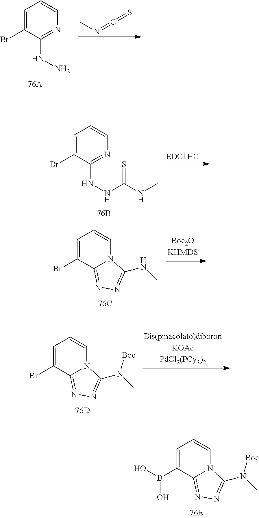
C1=C(Br)C(NN)=NC=C1.N(=C=S)C.C1=C(Br)C(NNC(NC)=S)=NC=C1.C1=C(Br)C2=NN=C(NC)N2C=C1.C1=C(Br)C2=NN=C(N(C)[Boc])N2C=C1.C1=C(B(O)O)C2=NN=C(N(C)[Boc])N2C=C1
